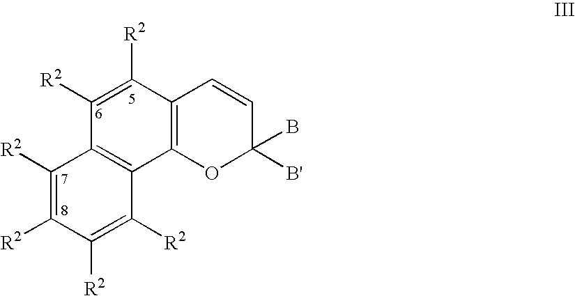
C1([R2])=C([R2])C2=C(C3=C1C([R2])=C([R2])C([R2])=C3[R2])OC([B'])(B)C=C2
